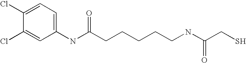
C1(Cl)=CC=C(NC(CCCCCNC(CS)=O)=O)C=C1Cl
